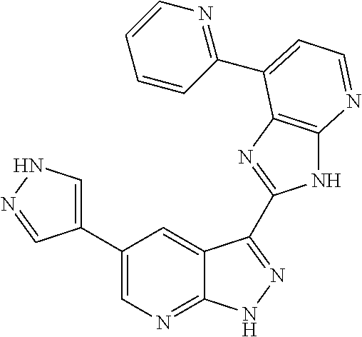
C1(C2=CN=C3C(=C2)C(C2=NC4=C(N2)N=CC=C4C2=NC=CC=C2)=NN3)=CNN=C1
